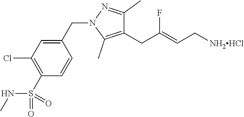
C1(CN2C(C)=C(CC(=CC[NH2HCl])F)C(C)=N2)=CC(Cl)=C(S(=O)(NC)=O)C=C1
